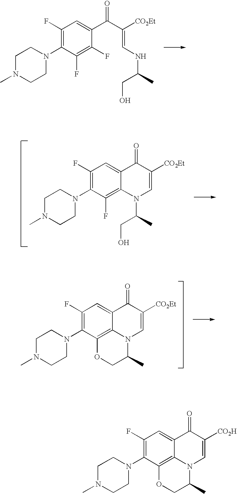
C1(F)=C(N2CCN(C)CC2)C(F)=C(F)C(C(C([CO2Et])=CNC(C)CO)=O)=C1.C1(F)=C(N2CCN(C)CC2)C(F)=C2C(=C1)C(=O)C([CO2Et])=CN2C(C)CO.C1(F)=C(N2CCN(C)CC2)C2=C3C(=C1)C(=O)C([CO2Et])=CN3C(C)CO2.C1(F)=C(N2CCN(C)CC2)C2=C3C(=C1)C(=O)C([CO2H])=CN3C(C)CO2
